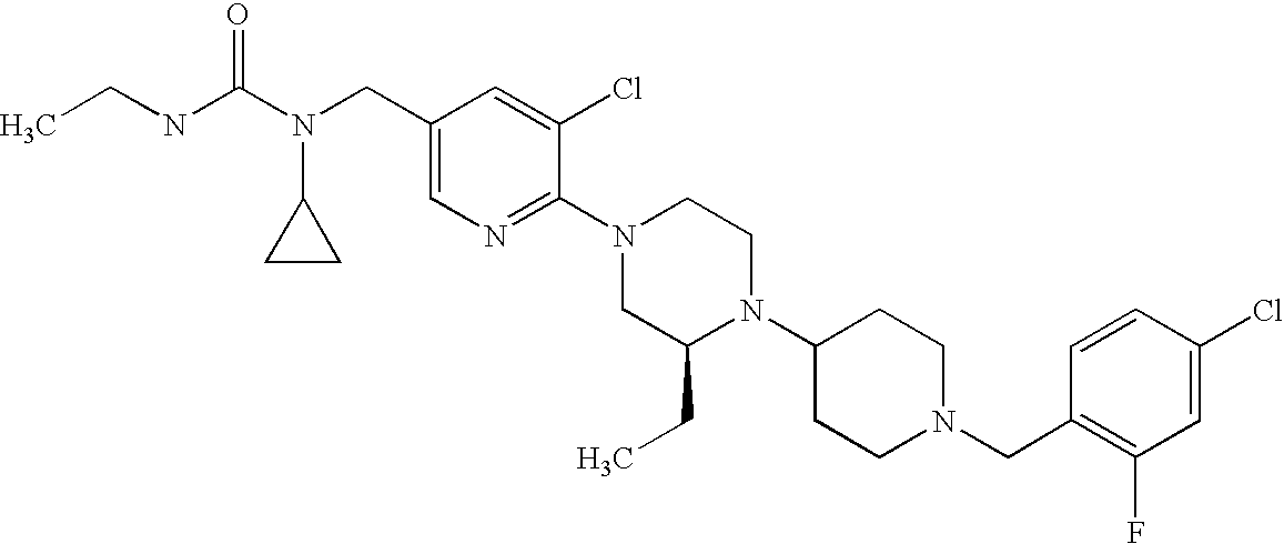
C1(Cl)=CC(F)=C(CN2CCC(N3C(CC)CN(C4=NC=C(CN(C(NCC)=O)C5CC5)C=C4Cl)CC3)CC2)C=C1
